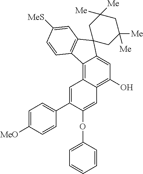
C12=C3C(=C(O)C=C1C1(C4=C2C=CC([MeS])=C4)CC([Me])([Me])CC([Me])([Me])C1)C=C(OC1=CC=CC=C1)C(C1=CC=C([MeO])C=C1)=C3
